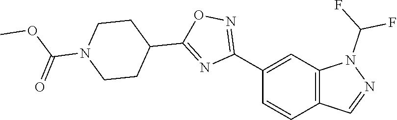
C1(C2=NOC(C3CCN(C(=O)OC)CC3)=N2)=CC2=C(C=C1)C=NN2C(F)F
